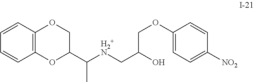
C12=C(C=CC=C1)OCC(C([H2+N]CC(O)COC1=CC=C([NO2])C=C1)C)O2
